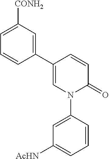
C1(C2=CC([CONH2])=CC=C2)=CN(C2=CC([AcHN])=CC=C2)C(=O)C=C1
